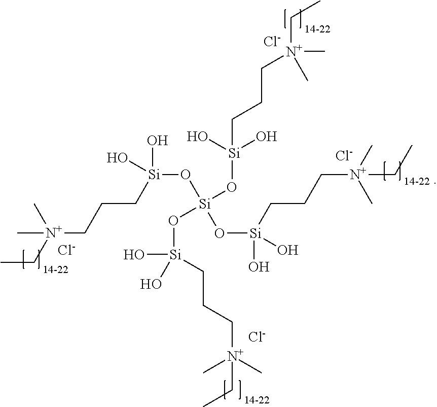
[Si](O[Si](O[Si](O)(O)CCC[N+](CC)(C)C)(O[Si](O)(CCC[N+](C)(C)CC)O)O[Si](CCC[N+](C)(C)CC)(O)O)(CCC[N+](C)(CC)C)(O)O.[Cl-].[Cl-].[Cl-].[Cl-]
